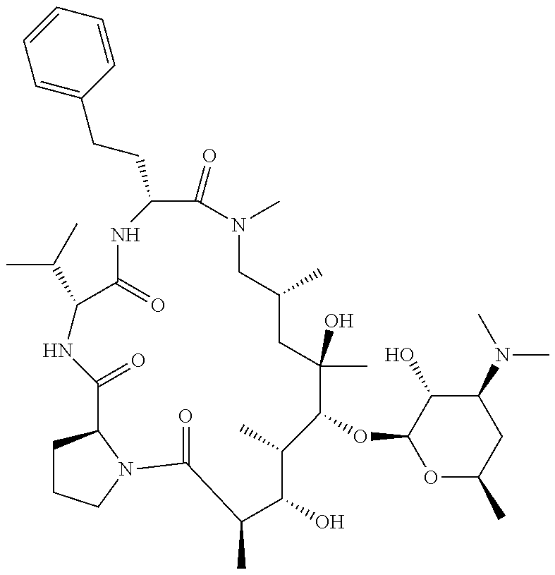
C1(C)C(O)C(C)C(OC2OC(C)CC(N(C)C)C2O)C(C)(O)CC(C)CN(C)C(=O)C(CCC2=CC=CC=C2)NC(=O)C(C(C)C)NC(=O)C2CCCN2C1=O
